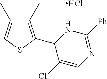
C1(C)=C(C2C(Cl)=CN=C([Ph])N2)SC=C1C.Cl
